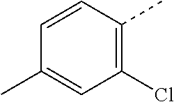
C1=CC(C)=C(Cl)C=C1C
